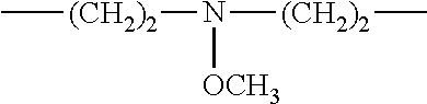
C[(CH2)2]N([OCH3])[(CH2)2]C
